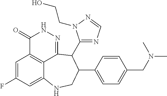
C1=C(F)C=C2C3=C1C(=O)NN=C3C(C1=NC=NN1CCO)C(C1=CC=C(CN(C)C)C=C1)CN2
